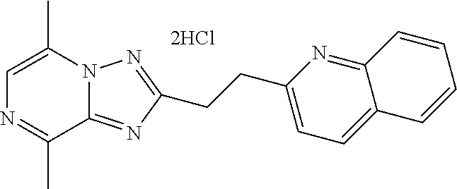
C12=NC(CCC3=NN4C(=N3)C(C)=NC=C4C)=CC=C1C=CC=C2
